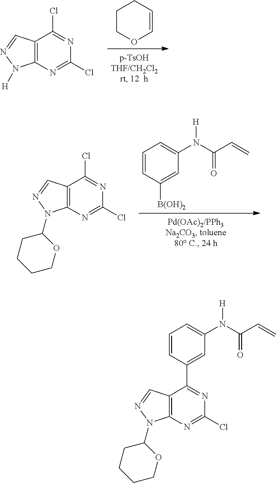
C1COC=CC1.C12=C(N=C(Cl)N=C1Cl)N([H])N=C2.C1=CC([B(OH)2])=CC(N(C(=O)C=C)[H])=C1.C12=C(N=C(Cl)N=C1Cl)N(C1CCCCO1)N=C2.C12=C(N=C(Cl)N=C1C1=CC(N(C(=O)C=C)[H])=CC=C1)N(C1CCCCO1)N=C2
